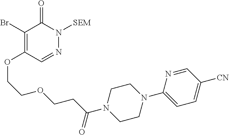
C1(Br)=C(OCCOCCC(N2CCN(C3=CC=C([CN])C=N3)CC2)=O)C=NN([SEM])C1=O
